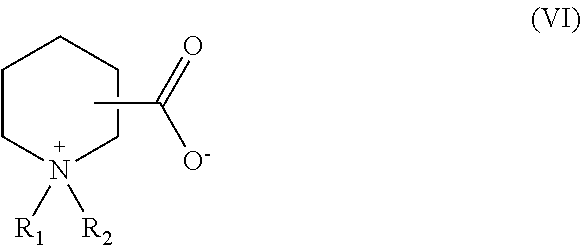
[N+]1([R1])([R2])CCCCC1.CC(=O)[O-]
